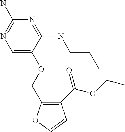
C1(C(OCC)=O)=C(COC2=CN=C(N)N=C2NCCCC)OC=C1
